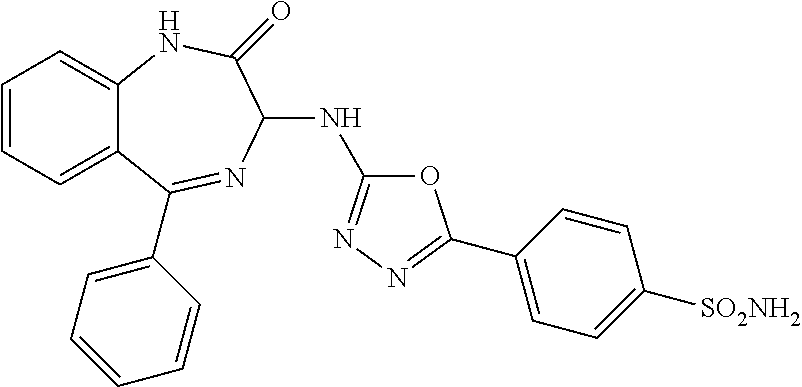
C1=CC=C2C(=C1)NC(=O)C(NC1=NN=C(C3=CC=C([SO2NH2])C=C3)O1)N=C2C1=CC=CC=C1
